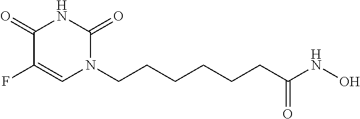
C1(=O)C(F)=CN(CCCCCCC(NO)=O)C(=O)N1
